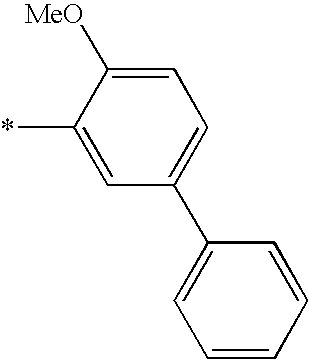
C1([MeO])=CC=C(C2=CC=CC=C2)C=C1*
